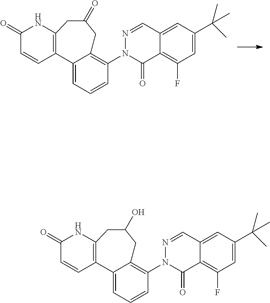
C12=C(NC(=O)C=C1)CC(=O)CC1=C(N3C(=O)C4=C(F)C=C(C(C)(C)C)C=C4C=N3)C=CC=C21.C12=C(NC(=O)C=C1)CC(O)CC1=C(N3C(=O)C4=C(F)C=C(C(C)(C)C)C=C4C=N3)C=CC=C21
